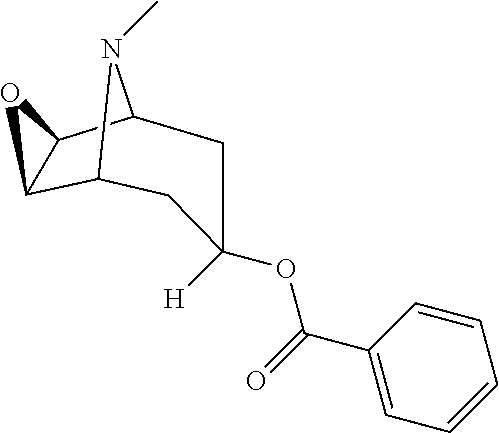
C(=O)(OC1([H])CC2C3C(C(N2C)C1)O3)C1=CC=CC=C1
